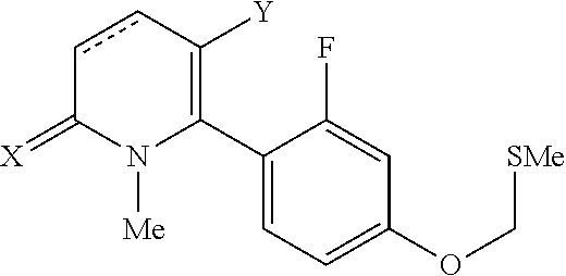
C1(C2=C([Y])ccC(=[X])N2[Me])=CC=C(OC[SMe])C=C1F
